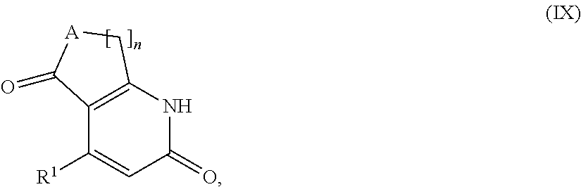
C12=C(NC(=O)C=C1[R1])C[A]C2=O
